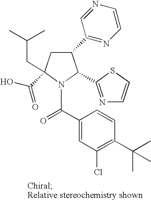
C1(C2=NC=CN=C2)CC(C(O)=O)(CC(C)C)N(C(C2=CC(Cl)=C(C(C)(C)C)C=C2)=O)C1C1=NC=CS1
